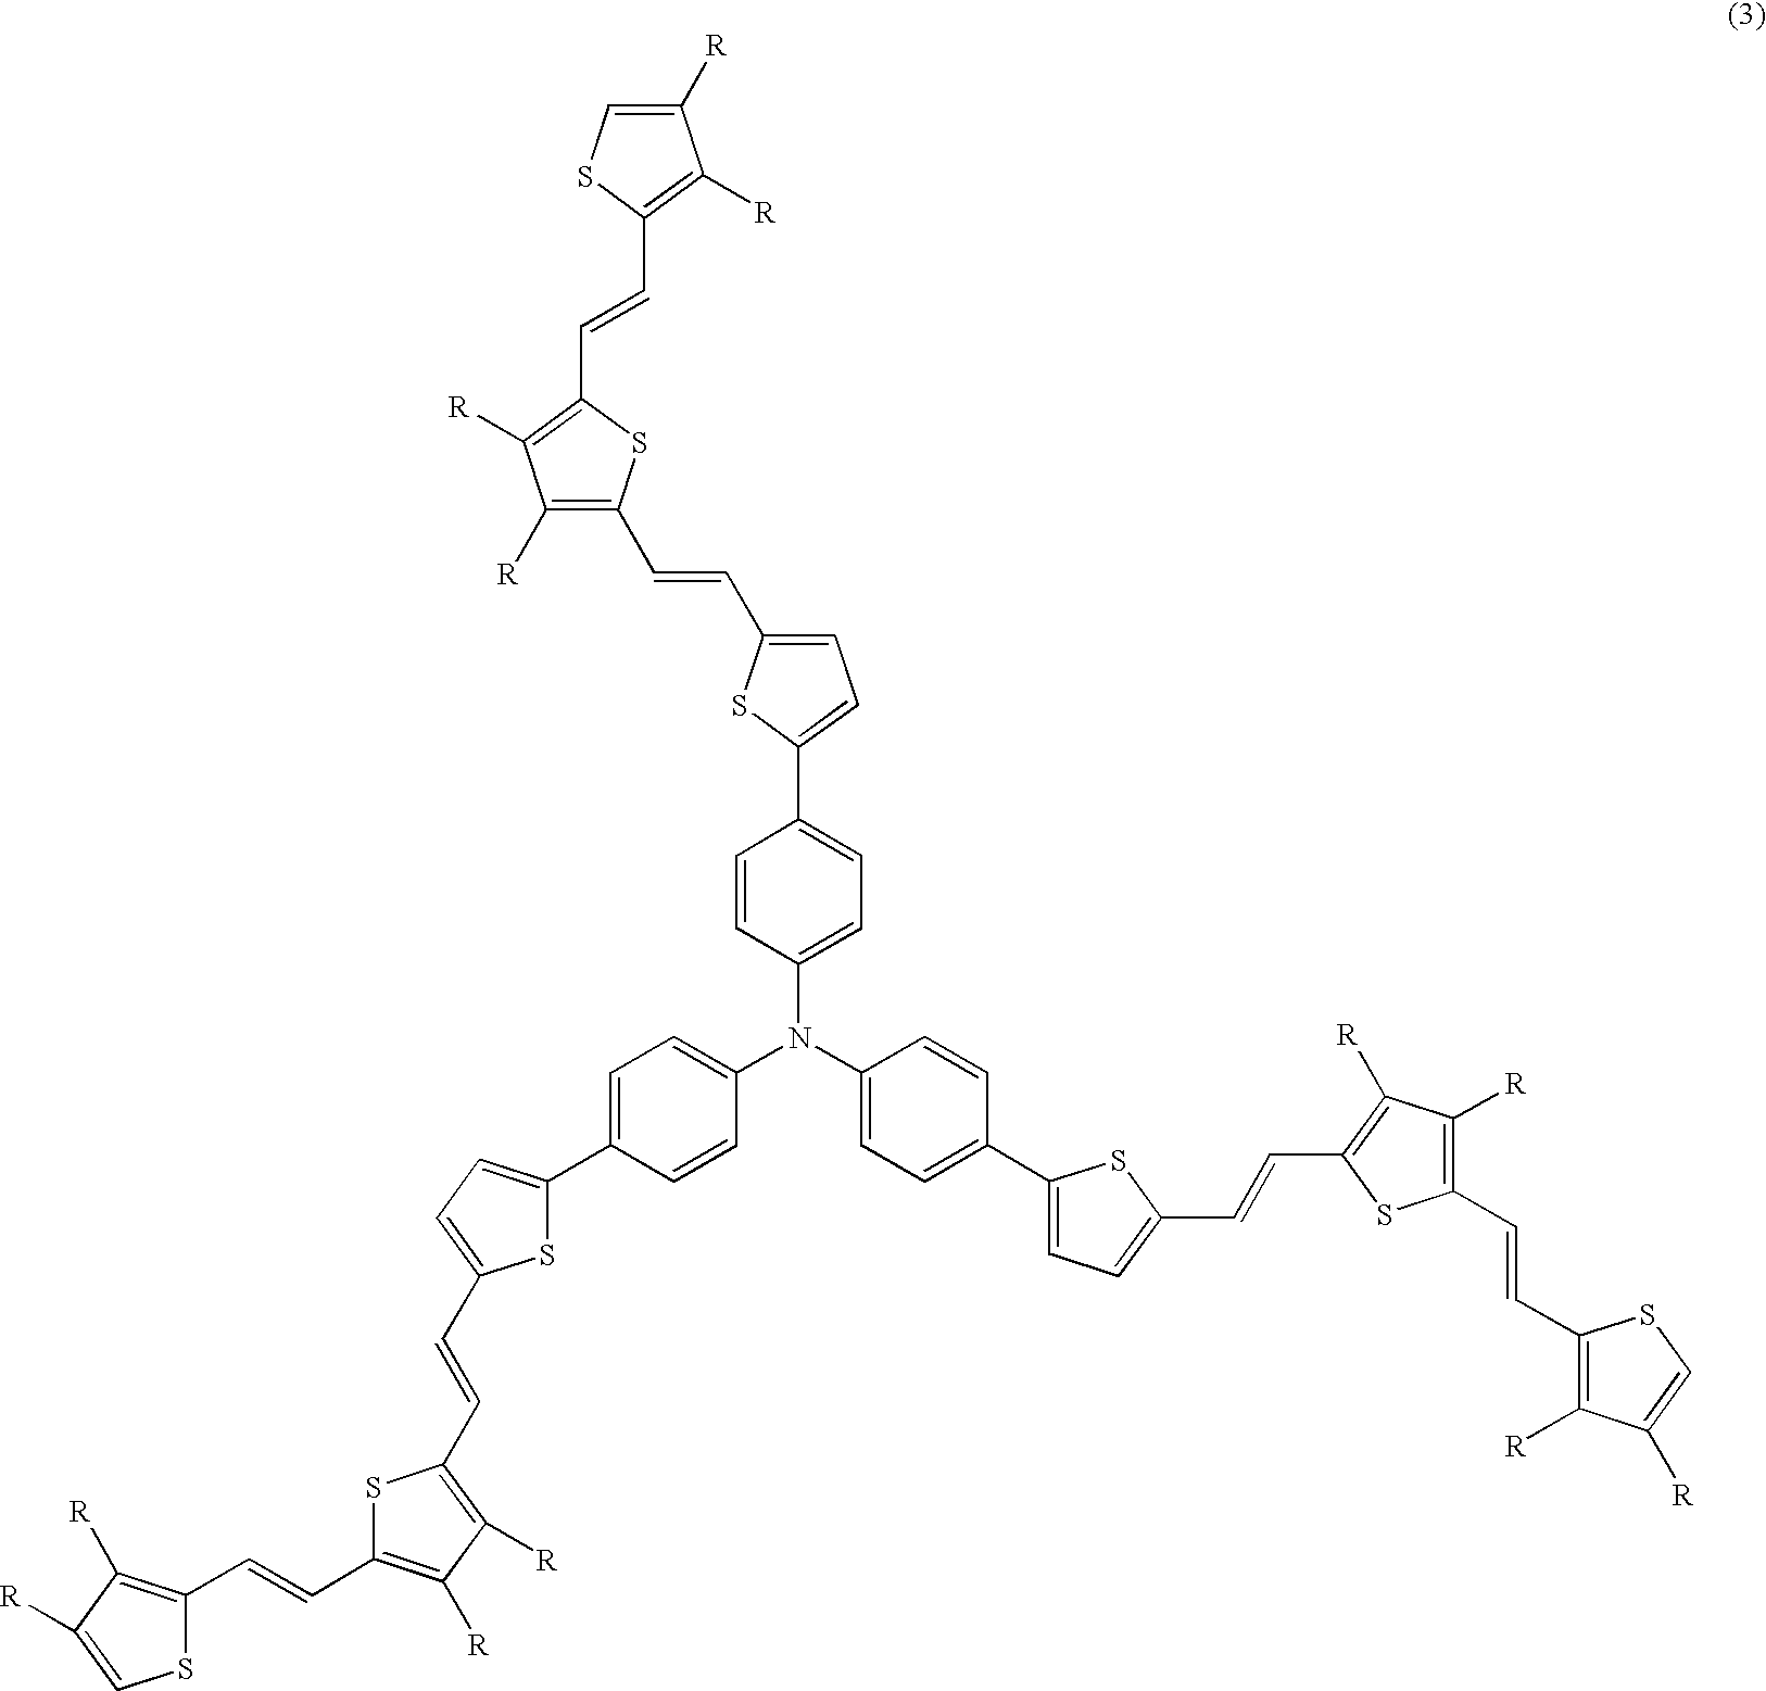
C1=CC(N(C2=CC=C(C3=CC=C(C=CC4=C([R])C([R])=C(C=CC5=C([R])C([R])=CS5)S4)S3)C=C2)C2=CC=C(C3=CC=C(C=CC4=C([R])C([R])=C(C=CC5=C([R])C([R])=CS5)S4)S3)C=C2)=CC=C1C1=CC=C(C=CC2=C([R])C([R])=C(C=CC3=C([R])C([R])=CS3)S2)S1
